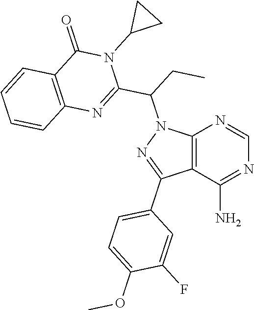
C12=C(C(N)=NC=N1)C(C1=CC=C(OC)C(F)=C1)=NN2C(CC)C1=NC2=C(C(=O)N1C1CC1)C=CC=C2
